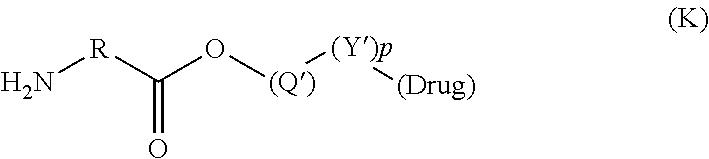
O=C(O[(Q)][(Y)p][(Drug)])[R]N
